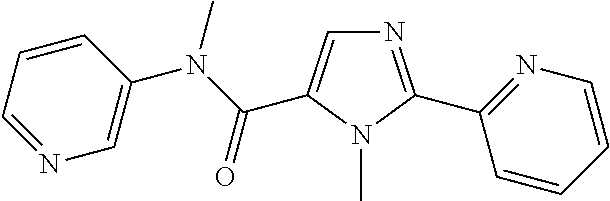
N1=C(C2=NC=CC=C2)N(C)C(C(N(C)C2=CN=CC=C2)=O)=C1
